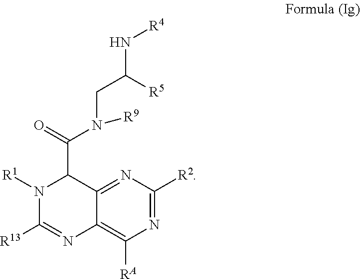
N1=C([R2])N=C2C(=C1[RA])N=C([R13])N([R1])C2C(=O)N(CC(N[R4])[R5])[R9]
